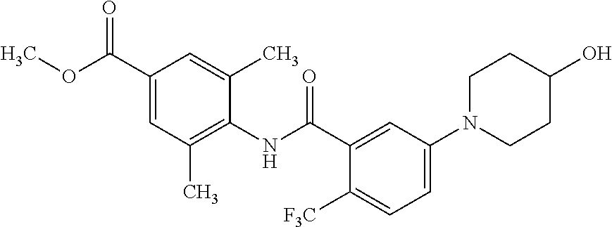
C1(C(OC)=O)=CC(C)=C(NC(=O)C2=CC(N3CCC(O)CC3)=CC=C2[F3C])C(C)=C1
